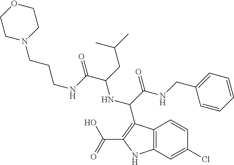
C(C(=O)NCC1=CC=CC=C1)(NC(C(=O)NCCCN1CCOCC1)CC(C)C)C1=C(C(O)=O)NC2=C1C=CC(Cl)=C2
